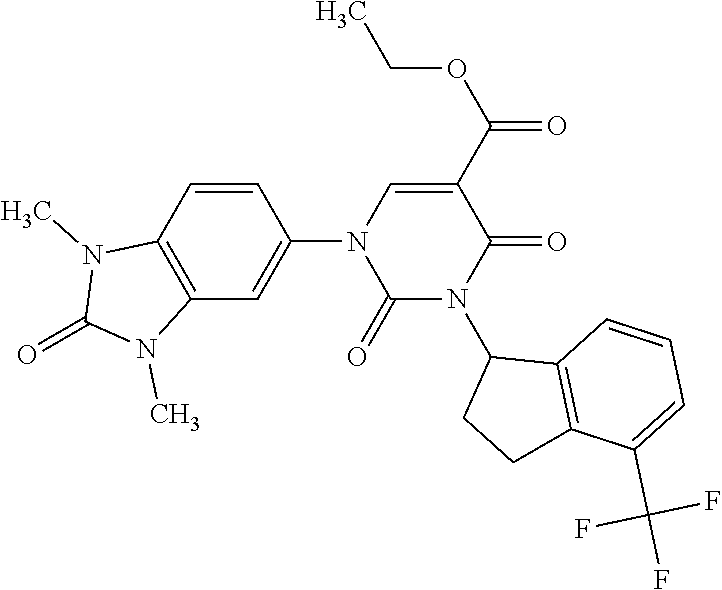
C1=CC(N2C(=O)N(C3CCC4=C3C=CC=C4C(F)(F)F)C(=O)C(C(OCC)=O)=C2)=CC2=C1N(C)C(=O)N2C
